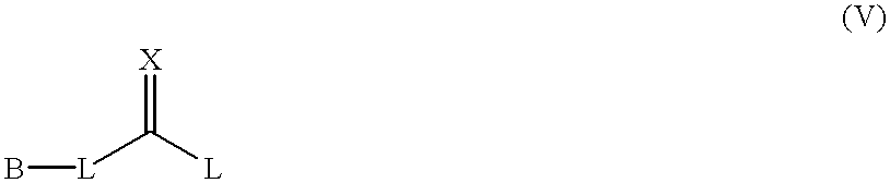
[L](C([L])=[X])B
